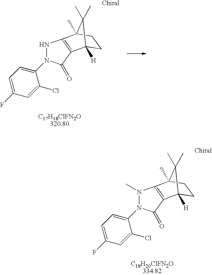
N1N(C2=CC=C(F)C=C2Cl)C(=O)C2=C1C1(C)CCC2([H])C1(C)C.CN1N(C2=CC=C(F)C=C2Cl)C(=O)C2=C1C1(C)CCC2([H])C1(C)C
